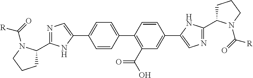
C1(C2=CN=C(C3CCCN3C([R])=O)N2)=CC=C(C2=C(C(O)=O)C=C(C3=CN=C(C4CCCN4C(=O)[R])N3)C=C2)C=C1
